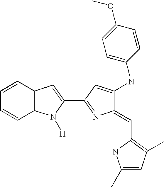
C1=CC2=C(C=C1)N([H])C(C1=NC(=CC3=C(C)C=C(C)N3)C(NC3=CC=C(OC)C=C3)=C1)=C2
